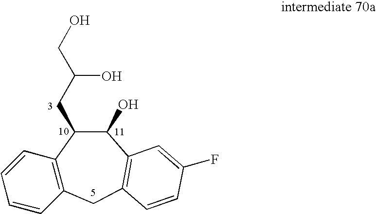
C12=C(CC3=C(C=C(F)C=C3)C(O)C1CC(CO)O)C=CC=C2
